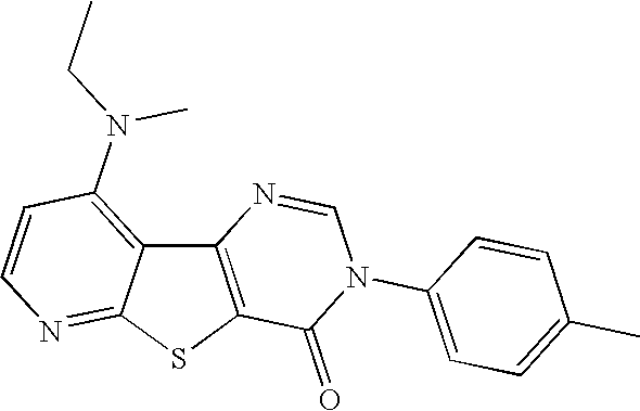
C12=C(SC3=NC=CC(N(CC)C)=C13)C(=O)N(C1=CC=C(C)C=C1)C=N2
